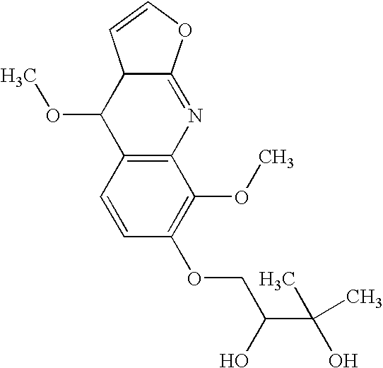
C12=C(C=CC(OCC(C(C)(O)C)O)=C1OC)C(OC)C1C(=N2)OC=C1
